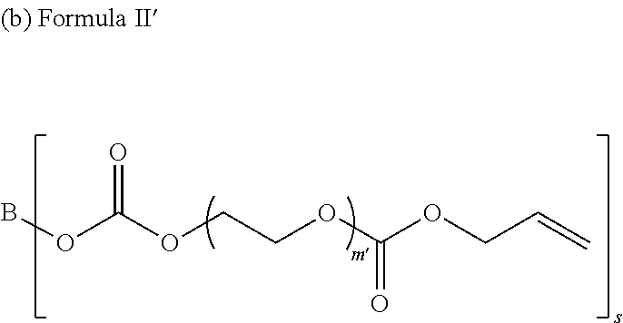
O(C(OCCOC(OCC=C)=O)=O)B
